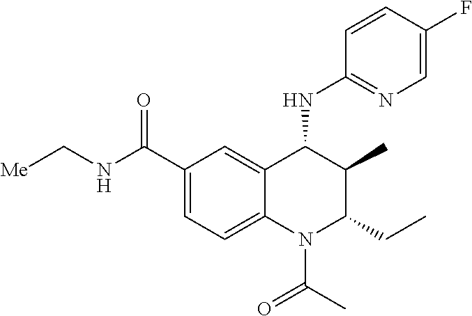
C1=CC(F)=CN=C1NC1C(C)C(CC)N(C(=O)C)C2=CC=C(C(NC[Me])=O)C=C12
